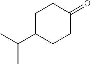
C1C(C(C)C)CCC(=O)C1
